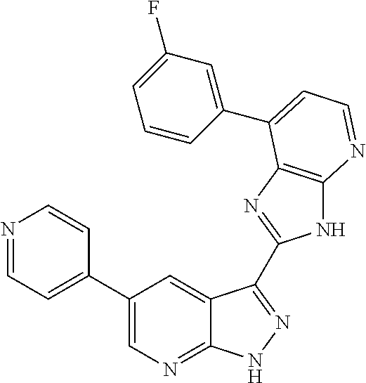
C1(C2=CN=C3C(=C2)C(C2=NC4=C(N2)N=CC=C4C2=CC(F)=CC=C2)=NN3)=CC=NC=C1
